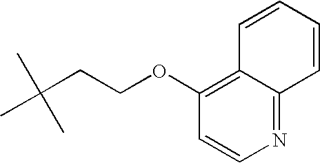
C12=C(OCCC(C)(C)C)C=CN=C1C=CC=C2
